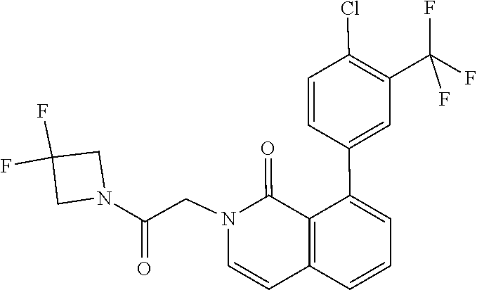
C1(Cl)=C(C(F)(F)F)C=C(C2=CC=CC3=C2C(=O)N(CC(N2CC(F)(F)C2)=O)C=C3)C=C1
